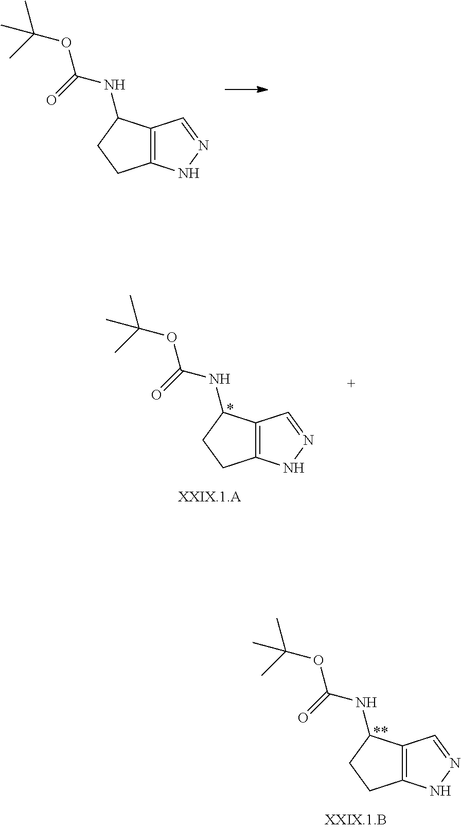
C12=C(C(NC(OC(C)(C)C)=O)CC1)C=NN2.C12=C(C(NC(OC(C)(C)C)=O)CC1)C=NN2.C12=C(C(NC(OC(C)(C)C)=O)CC1)C=NN2
